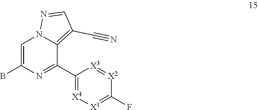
C1(C2=NC(B)=CN3C2=C(C#N)C=N3)=[X4][X1]=C(F)[X2]=[X3]1
